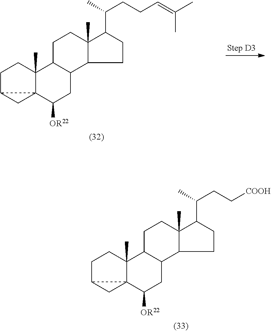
C1C2CC23C(C)(C1)C1C(CC3[OR22])C2C(C)(CC1)C(C(CCC=C(C)C)C)CC2.C1C2CC23C(C)(C1)C1C(CC3[OR22])C2C(C)(CC1)C(C(CC[COOH])C)CC2
